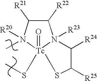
C1([R22])C([R21])N([R20])(C)[Tc]2(=O)(SC)N1([R23])C([R24])C([R25])S2
